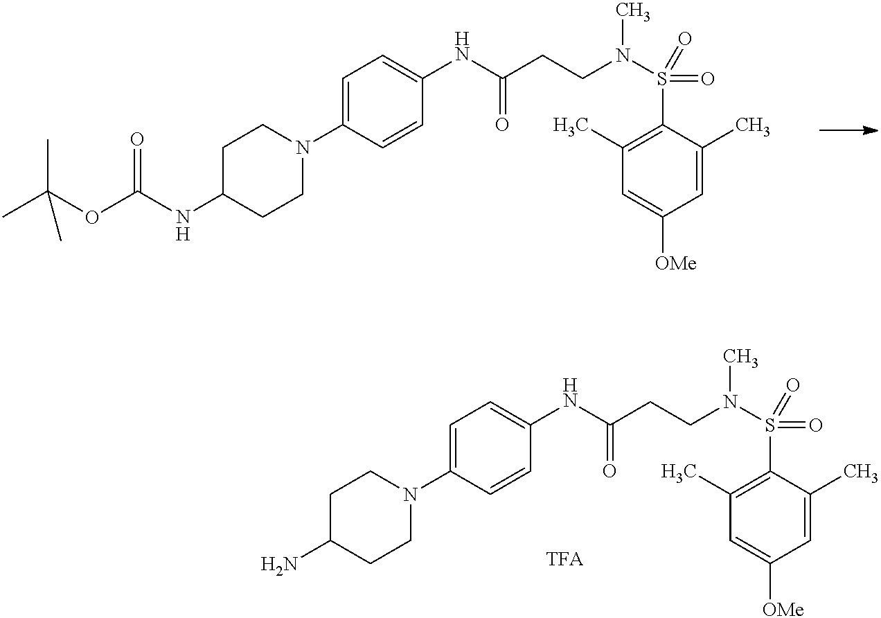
C1C(NC(OC(C)(C)C)=O)CCN(C2=CC=C(NC(=O)CCN(S(C3=C(C)C=C([OMe])C=C3C)(=O)=O)C)C=C2)C1.C1C(N)CCN(C2=CC=C(NC(=O)CCN(S(C3=C(C)C=C([OMe])C=C3C)(=O)=O)C)C=C2)C1
